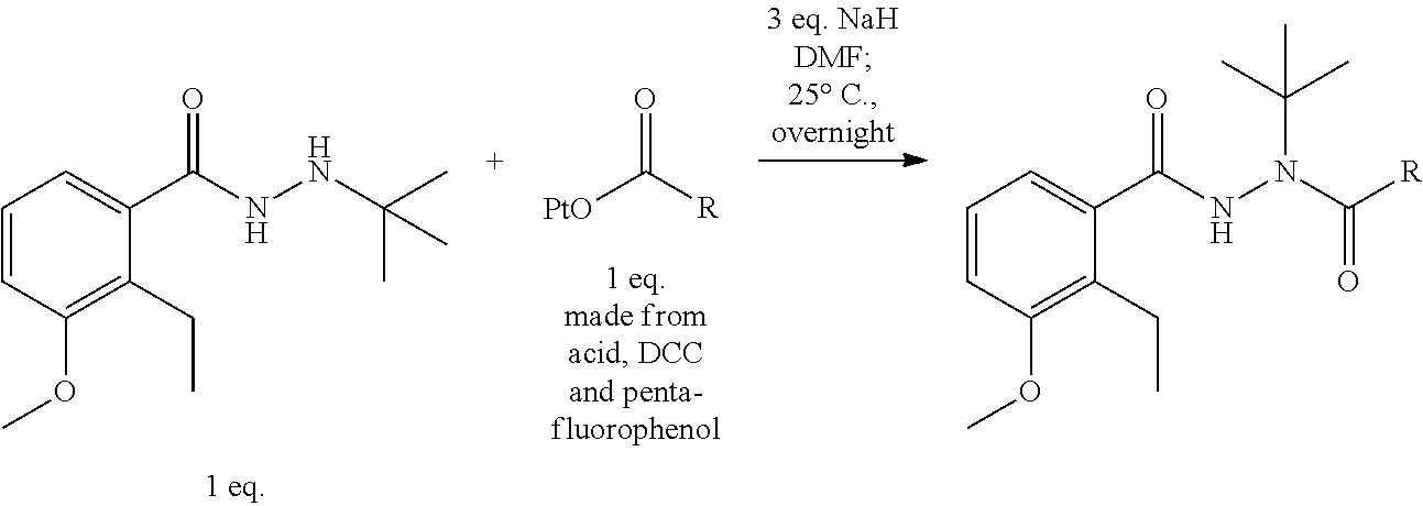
C1=CC(OC)=C(CC)C(C(NNC(C)(C)C)=O)=C1.[PtO]C([R])=O.C1=CC(OC)=C(CC)C(C(NN(C([R])=O)C(C)(C)C)=O)=C1
